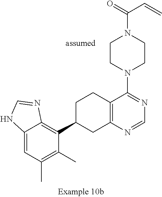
C1=NC2=C(C(N3CCN(C(=O)C=C)CC3)=N1)CCC(C1=C3N=CNC3=CC(C)=C1C)C2
